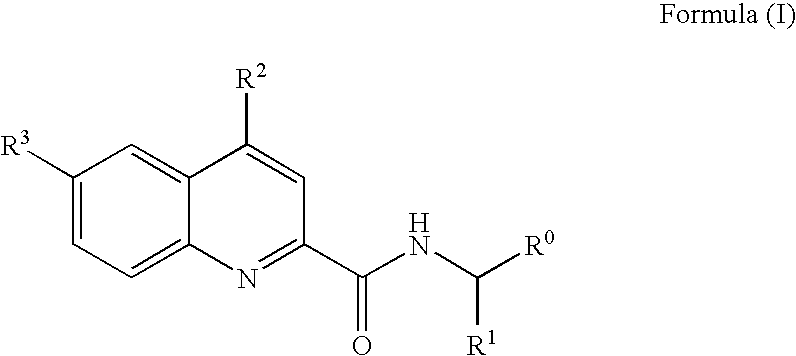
C1([R3])=CC=C2C(=C1)C([R2])=CC(C(NC([R0])[R1])=O)=N2
